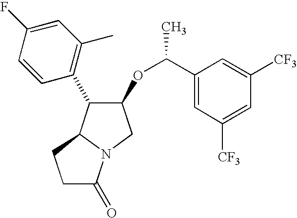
C1C(=O)N2C(C1)C(C1=C(C)C=C(F)C=C1)C(OC(C)C1=CC([CF3])=CC([CF3])=C1)C2
